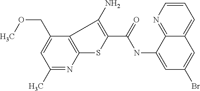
C1(C)=NC2=C(C(COC)=C1)C(N)=C(C(=O)NC1=CC(Br)=CC3=CC=CN=C13)S2
